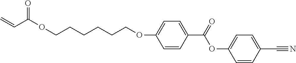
O=C(OCCCCCCOC1=CC=C(C(=O)OC2=CC=C(C#N)C=C2)C=C1)C=C
